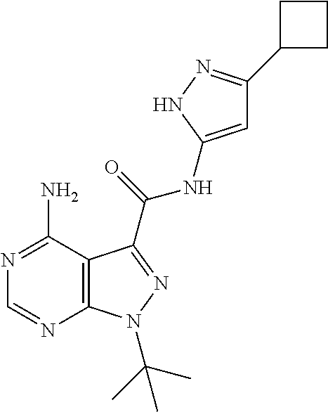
N1=C(N)C2=C(N=C1)N(C(C)(C)C)N=C2C(=O)NC1=CC(C2CCC2)=NN1
